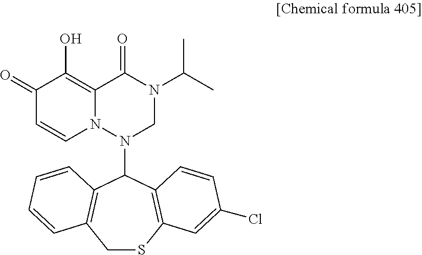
C1(=O)C=CN2C(=C1O)C(=O)N(C(C)C)CN2C1C2=C(CSC3=C1C=CC(Cl)=C3)C=CC=C2
